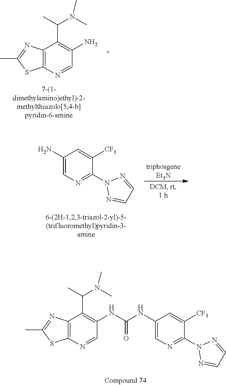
C12=C(N=CC(N)=C1C(C)N(C)C)SC(C)=N2.C1(N)=CN=C(N2N=CC=N2)C([CF3])=C1.C12=C(N=CC(NC(NC3=CN=C(N4N=CC=N4)C([CF3])=C3)=O)=C1C(C)N(C)C)SC(C)=N2
